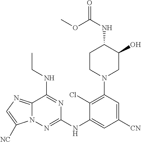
C12=NC=C([NC])N1N=C(NC1=CC([CN])=CC(N3CC(O)C(NC(OC)=O)CC3)=C1Cl)N=C2NCC
